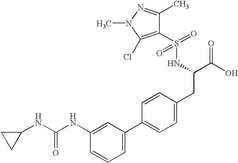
C1(NC(NC2=CC(C3=CC=C(CC(C(O)=O)NS(=O)(=O)C4=C(Cl)N(C)N=C4C)C=C3)=CC=C2)=O)CC1
